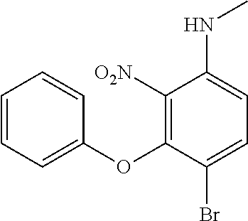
C1=CC=C(OC2=C([O2N])C(NC)=CC=C2Br)C=C1
